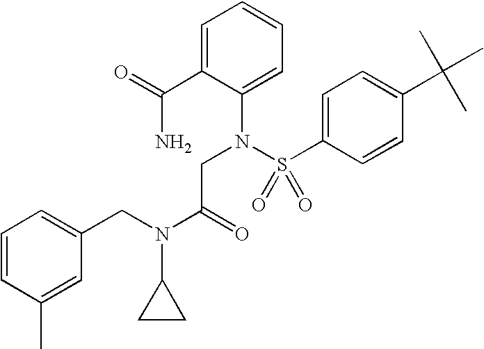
C1=C(C(=O)N)C(N(S(C2=CC=C(C(C)(C)C)C=C2)(=O)=O)CC(N(CC2=CC=CC(C)=C2)C2CC2)=O)=CC=C1
